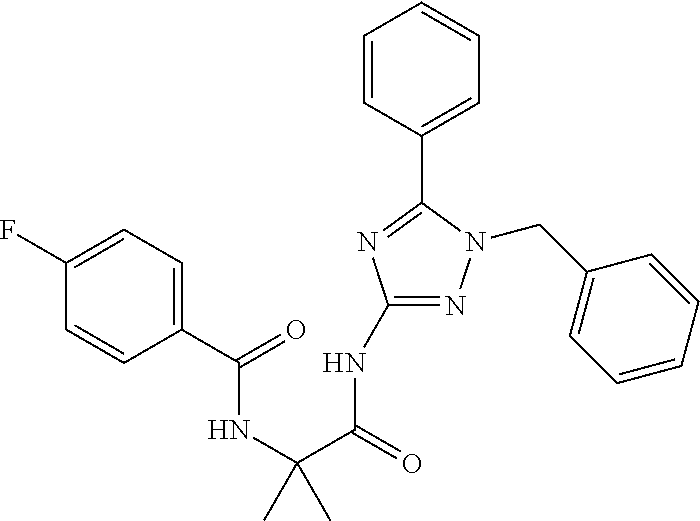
C1(NC(C(NC(C2=CC=C(F)C=C2)=O)(C)C)=O)=NN(CC2=CC=CC=C2)C(C2=CC=CC=C2)=N1
